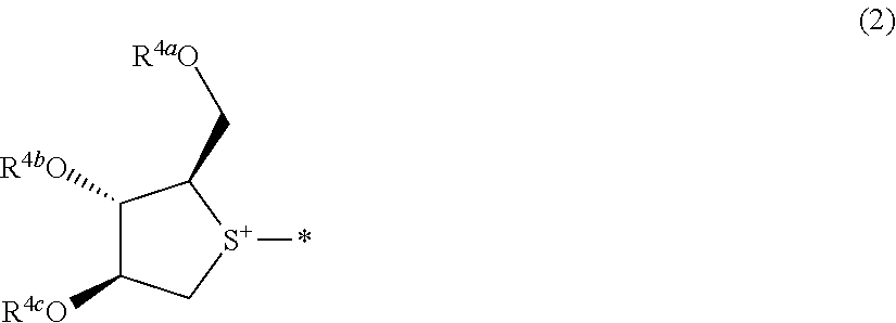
C1([R4bO])C([R4cO])C[S+](*)C1C[R4aO]
